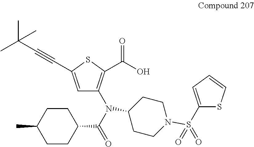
C1(N(C(=O)C2CCC(C)CC2)C2=C(C(O)=O)SC(C#CC(C)(C)C)=C2)CCN(S(C2=CC=CS2)(=O)=O)CC1
